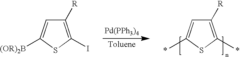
C1([R])=C(C)SC(C)=C1.[Pd(PPh3)4].C1([R])=C(I)SC([(OR)2B])=C1
